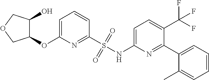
C1=C(OC2C(O)COC2)N=C(S(NC2=CC=C(C(F)(F)F)C(C3=CC=CC=C3C)=N2)(=O)=O)C=C1
